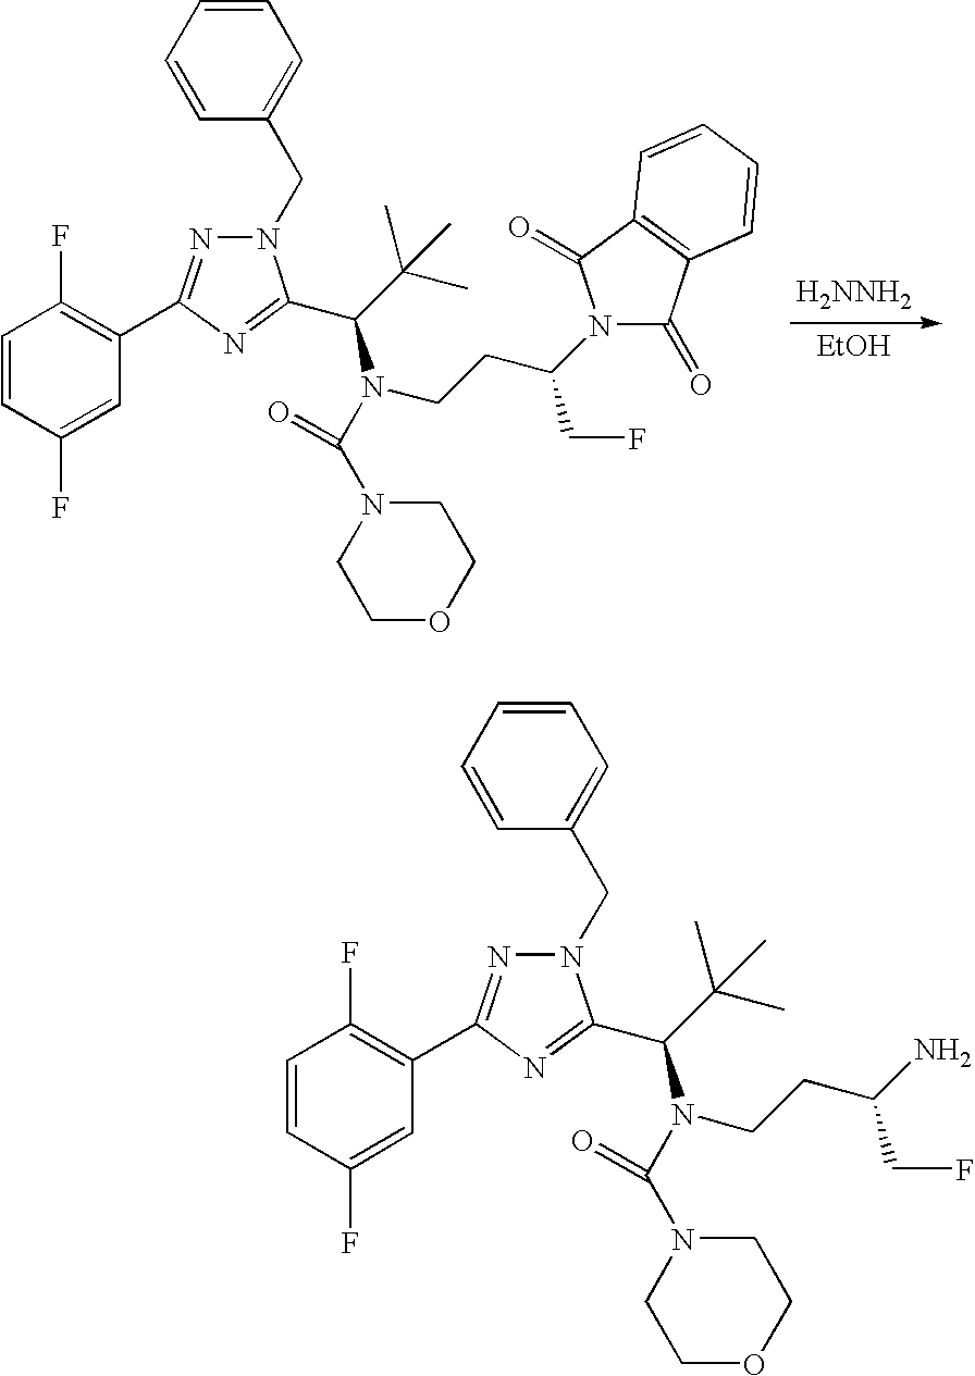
C1=CC(F)=CC(C2=NN(CC3=CC=CC=C3)C(C(N(CCC(N)CF)C(N3CCOCC3)=O)C(C)(C)C)=N2)=C1F.C1=CC(F)=CC(C2=NN(CC3=CC=CC=C3)C(C(N(CCC(N3C(=O)C4=C(C3=O)C=CC=C4)CF)C(N3CCOCC3)=O)C(C)(C)C)=N2)=C1F.[H2NNH2].[EtOH]
